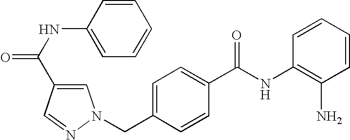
C1=CC=CC(NC(C2=CC=C(CN3C=C(C(NC4=CC=CC=C4)=O)C=N3)C=C2)=O)=C1N
